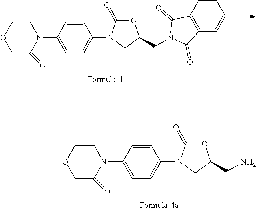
C1=CC(N2CCOCC2=O)=CC=C1N1C(=O)OC(CN2C(=O)C3=C(C2=O)C=CC=C3)C1.C1=CC(N2CCOCC2=O)=CC=C1N1C(=O)OC(CN)C1
